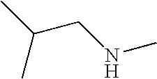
CC(C)CNC
